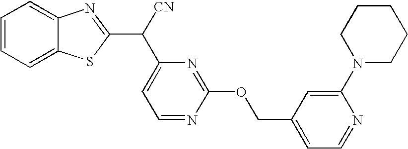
C1=CC=C2C(=C1)N=C(C([CN])C1=CC=NC(OCC3=CC=NC(N4CCCCC4)=C3)=N1)S2
